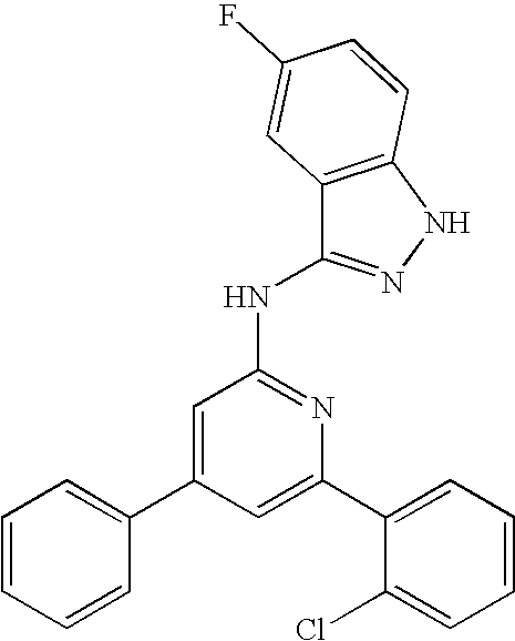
C1=C(C2=CC=CC=C2Cl)N=C(NC2=NNC3=C2C=C(F)C=C3)C=C1C1=CC=CC=C1
